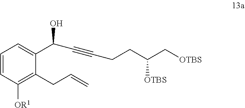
C1=CC([OR1])=C(CC=C)C(C(O)C#CCCC(C[OTBS])[OTBS])=C1
